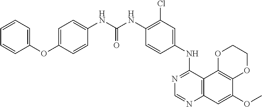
C12=C(C3=C(C=C1OC)N=CN=C3NC1=CC(Cl)=C(NC(NC3=CC=C(OC4=CC=CC=C4)C=C3)=O)C=C1)OCCO2
